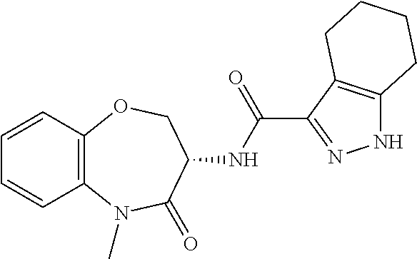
C12=C(OCC(NC(=O)C3=NNC4=C3CCCC4)C(=O)N1C)C=CC=C2
